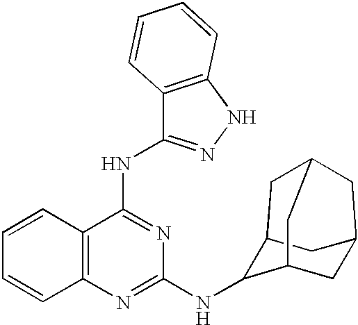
C1=CC2=C(C=C1)N=C(NC1C3CC4CC1CC(C4)C3)N=C2NC1=NNC2=C1C=CC=C2
